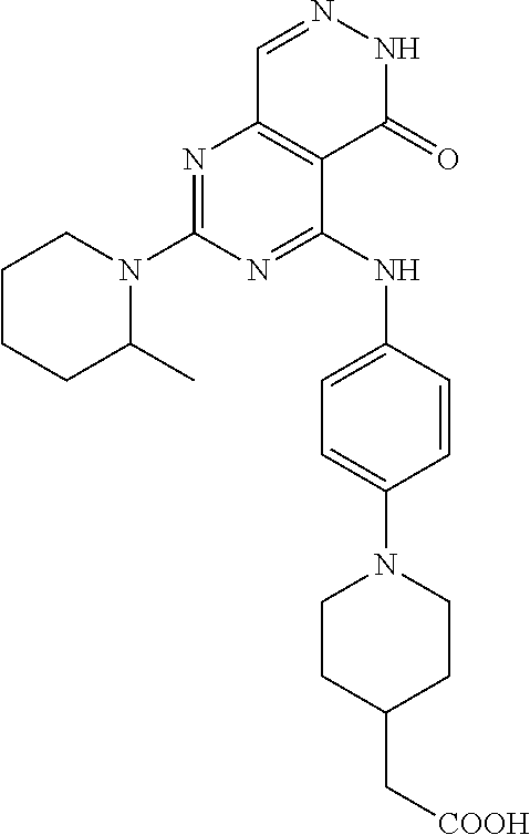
N1=C(N2CCCCC2C)N=C(NC2=CC=C(N3CCC(C[COOH])CC3)C=C2)C2=C1C=NNC2=O
